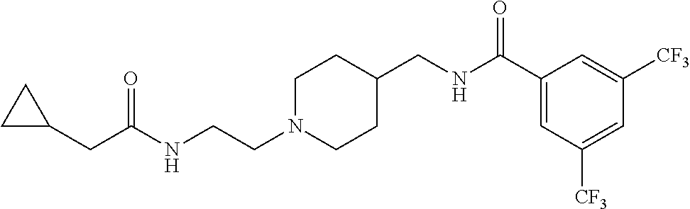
N(CCN1CCC(CNC(C2=CC([CF3])=CC([CF3])=C2)=O)CC1)C(CC1CC1)=O
